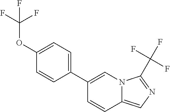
C1=C(OC(F)(F)F)C=CC(C2=CN3C(=CN=C3C(F)(F)F)C=C2)=C1
